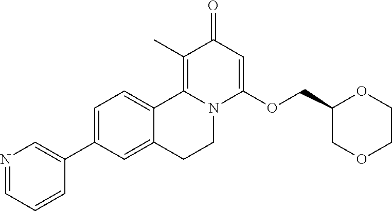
C1=C(C2=CN=CC=C2)C=C2C(=C1)C1=C(C)C(=O)C=C(OCC3COCCO3)N1CC2
